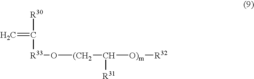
[R30]C([R33]O[(CH2]C([O)m][R32])[R31])=C
